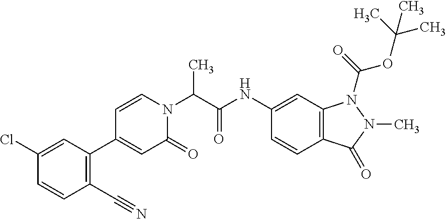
N(C1=CC2=C(C=C1)C(=O)N(C)N2C(=O)OC(C)(C)C)C(C(N1C=CC(C2=C(C#N)C=CC(Cl)=C2)=CC1=O)C)=O
